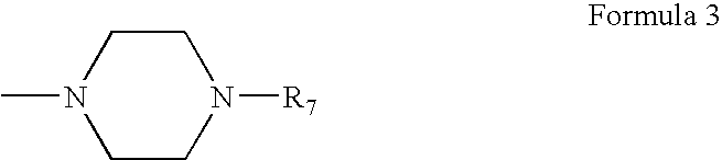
CN1CCN([R7])CC1
